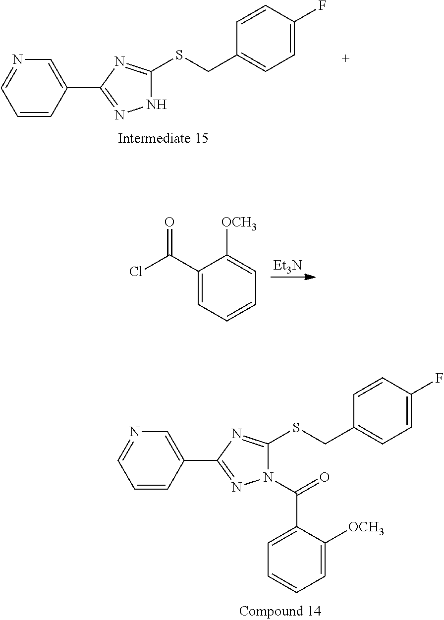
FC1=CC=C(CSC2=NC(C3=CN=CC=C3)=NN2)C=C1.[Et3N].[OCH3]C1=CC=CC=C1C(Cl)=O.FC1=CC=C(CSC2=NC(C3=CN=CC=C3)=NN2C(=O)C2=CC=CC=C2[OCH3])C=C1
